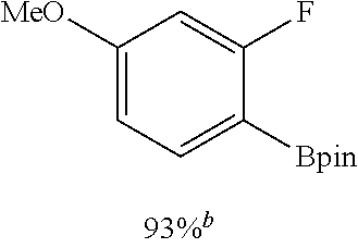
C1([MeO])=CC=C([Bpin])C(F)=C1
